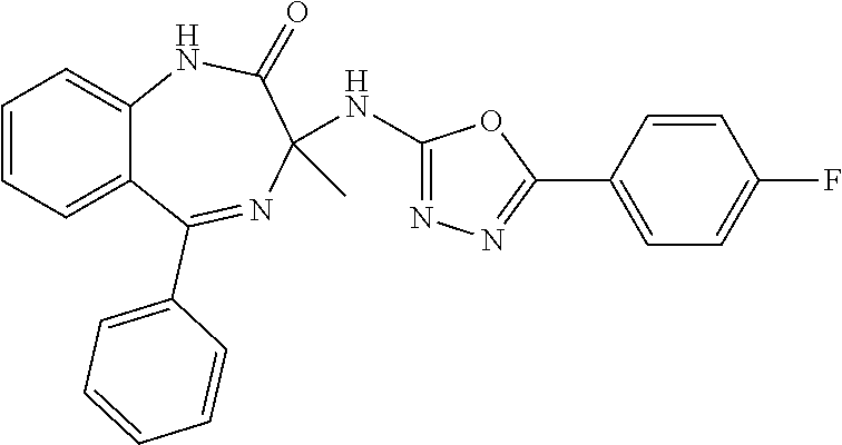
C1(NC2=NN=C(C3=CC=C(F)C=C3)O2)(C)C(=O)NC2=CC=CC=C2C(C2=CC=CC=C2)=N1
